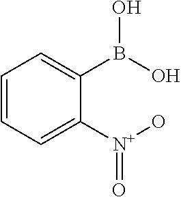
C1=CC=C([N+](O)=O)C(B(O)O)=C1
